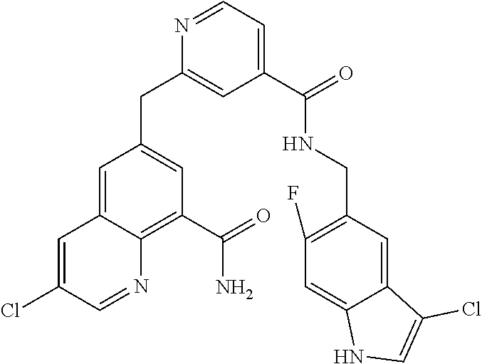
N1=CC=C(C(=O)NCC2=C(F)C=C3C(=C2)C(Cl)=CN3)C=C1CC1=CC(C(=O)N)=C2C(=C1)C=C(Cl)C=N2
